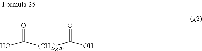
OC([(CH2)g20]C(O)=O)=O
